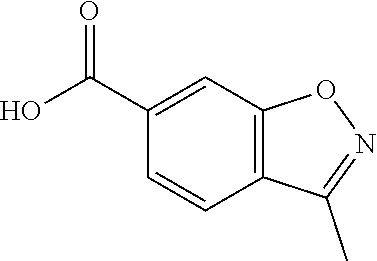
O1C2=C(C(C)=N1)C=CC(C(O)=O)=C2
